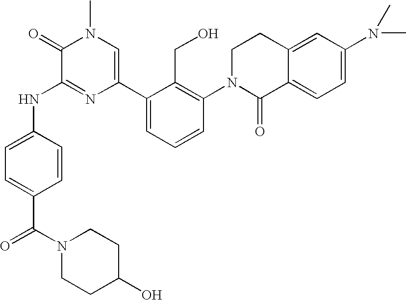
N(C1=NC(C2=CC=CC(N3C(=O)C4=CC=C(N(C)C)C=C4CC3)=C2CO)=CN(C)C1=O)C1=CC=C(C(N2CCC(O)CC2)=O)C=C1
